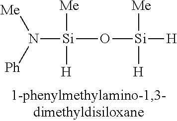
N([Si](O[Si]([H])([Me])[H])([Me])[H])([Me])[Ph]
